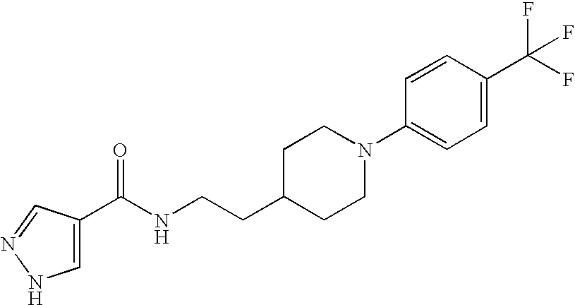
C(NCCC1CCN(C2=CC=C(C(F)(F)F)C=C2)CC1)(C1=CNN=C1)=O
